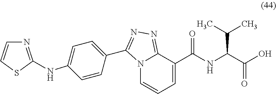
C1(C2=NN=C3N2C=CC=C3C(=O)NC(C(O)=O)C(C)C)=CC=C(NC2=NC=CS2)C=C1
